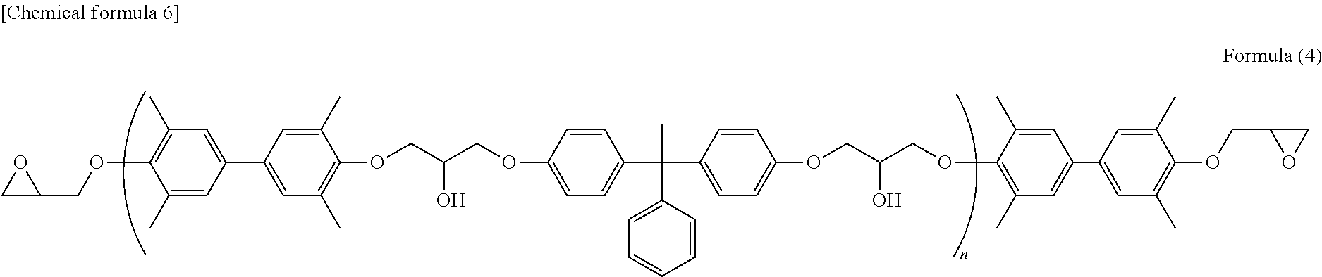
C1C(COC2=C(C)C=C(C3=CC(C)=C(OCC(O)COC4=CC=C(C(C)(C5=CC=CC=C5)C5=CC=C(OCC(O)COC6=C(C)C=C(C7=CC(C)=C(OCC8OC8)C(C)=C7)C=C6C)C=C5)C=C4)C(C)=C3)C=C2C)O1
